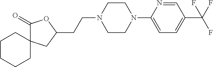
C1CCCC2(C1)C(=O)OC(CCN1CCN(C3=CC=C(C(F)(F)F)C=N3)CC1)C2
